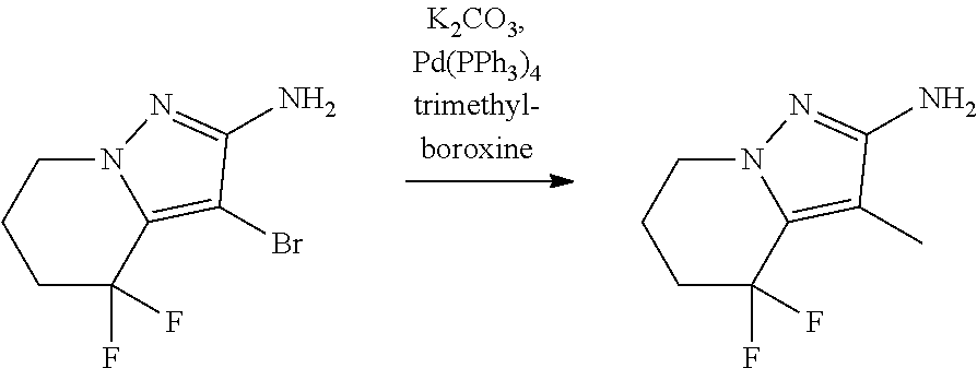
C1(F)(F)C2=C(Br)C(N)=NN2CCC1.C1(F)(F)C2=C(C)C(N)=NN2CCC1
